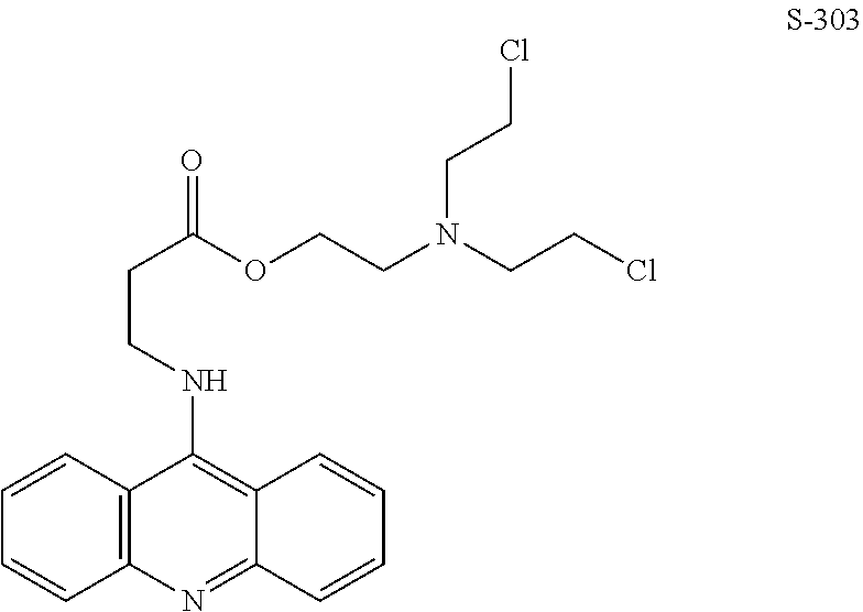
C1=CC2=C(C=C1)N=C1C(=C2NCCC(=O)OCCN(CCCl)CCCl)C=CC=C1
